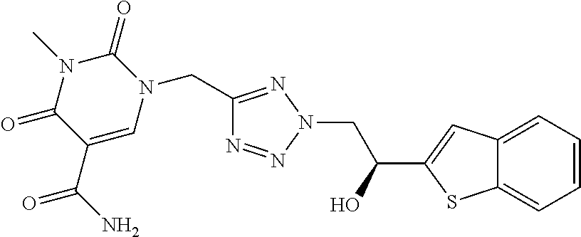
C1(CN2C(=O)N(C)C(=O)C(C(N)=O)=C2)=NN(CC(C2=CC3=CC=CC=C3S2)O)N=N1
